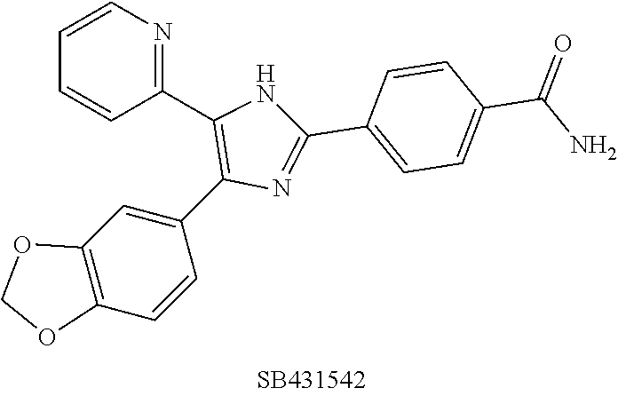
O1COC2=C1C=C(C1=C(C3=NC=CC=C3)NC(C3=CC=C(C(=O)N)C=C3)=N1)C=C2
